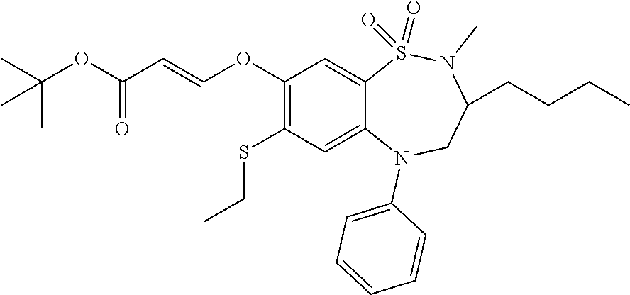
C1(OC=CC(OC(C)(C)C)=O)=C(SCC)C=C2C(=C1)S(=O)(=O)N(C)C(CCCC)CN2C1=CC=CC=C1
